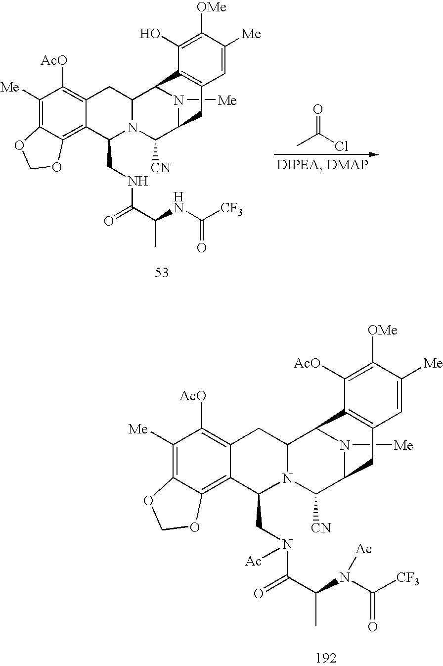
C1([Me])=C2C(=C3C(=C1[AcO])CC1N(C3CN(C(=O)C(N(C([CF3])=O)[Ac])C)[Ac])C([CN])C3N([Me])C1C1=C(C3)C=C([Me])C([OMe])=C1[AcO])OCO2.C1([Me])=C2C(=C3C(=C1[AcO])CC1N(C3CNC(=O)C(NC([CF3])=O)C)C([CN])C3N([Me])C1C1=C(C3)C=C([Me])C([OMe])=C1O)OCO2.CC(=O)Cl
